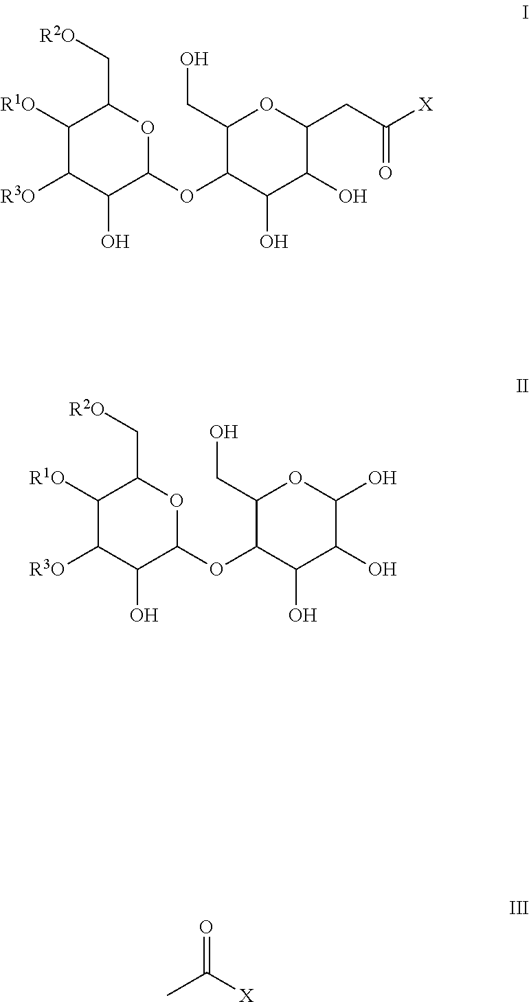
O(C1C(O)C(O)C(CC([X])=O)OC1CO)C1C(O)C([R3O])C([R1O])C(C[R2O])O1.O(C1C(O)C(O)C(O)OC1CO)C1C(O)C([R3O])C([R1O])C(C[R2O])O1.CC([X])=O
